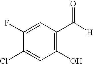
C1(O)=C(C([H])=O)C=C(F)C(Cl)=C1
